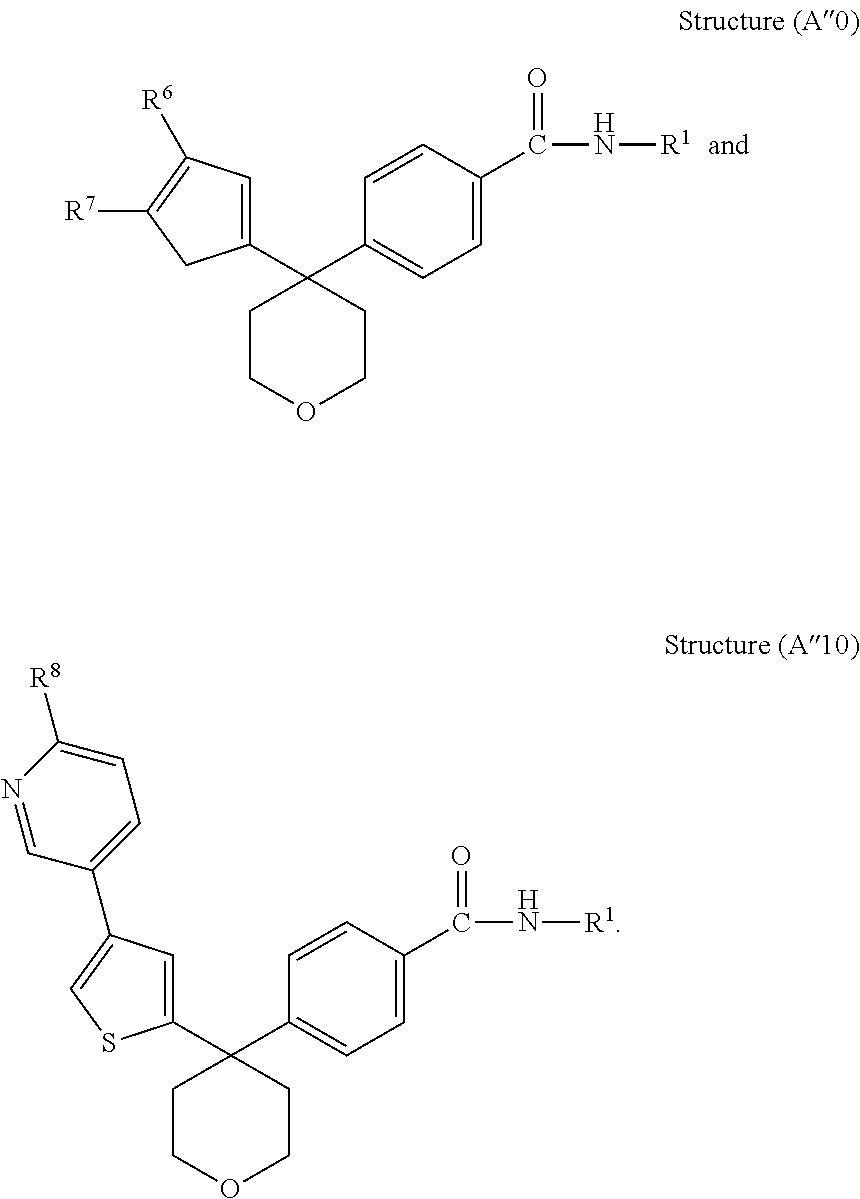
C1(C2(C3=CC=C(C(N[R1])=O)C=C3)CCOCC2)=CC([R6])=C([R7])C1.C1(C2(C3=CC=C(C(N[R1])=O)C=C3)CCOCC2)=CC(C2=CC=C([R8])N=C2)=CS1
